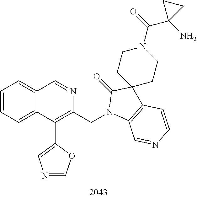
C1=CC=C2C(=C1)C=NC(CN1C3=C(C=CN=C3)C3(C1=O)CCN(C(=O)C1(N)CC1)CC3)=C2C1=CN=CO1
